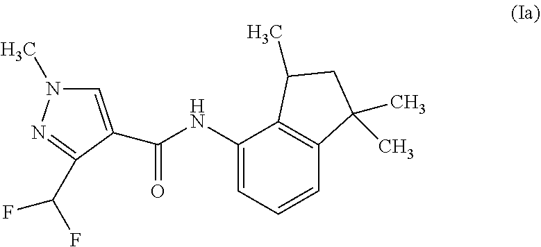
C1=C(C(=O)NC2=CC=CC3=C2C(C)CC3(C)C)C(C(F)F)=NN1C
